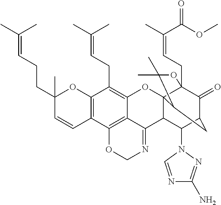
C12=C(C=CC(CCC=C(C)C)(C)O1)C1=C3C(=C2CC=C(C)C)OC24C5(CC=C(C)C(OC)=O)C(=O)C(CC2C(C)(C)O5)C(N2C=NC(N)=N2)C4C3=NCO1
